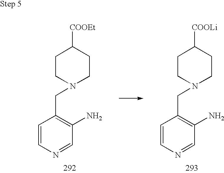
C1CN(CC2=C(N)C=NC=C2)CCC1[COOLi].C1CN(CC2=C(N)C=NC=C2)CCC1[COOEt]
